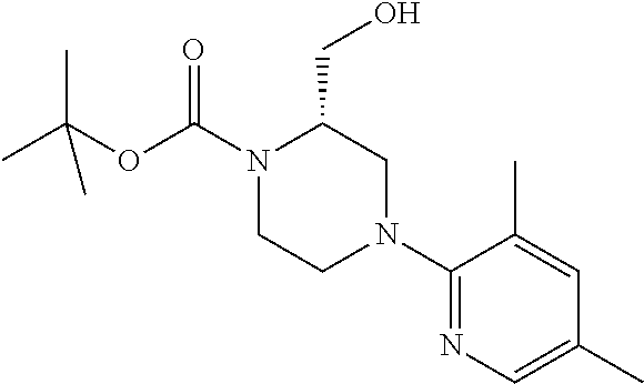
N1(C(=O)OC(C)(C)C)CCN(C2=NC=C(C)C=C2C)CC1CO
